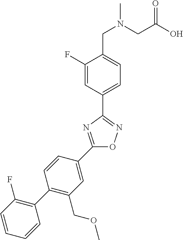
C1(F)=CC(C2=NOC(C3=CC(COC)=C(C4=C(F)C=CC=C4)C=C3)=N2)=CC=C1CN(C)CC(O)=O
